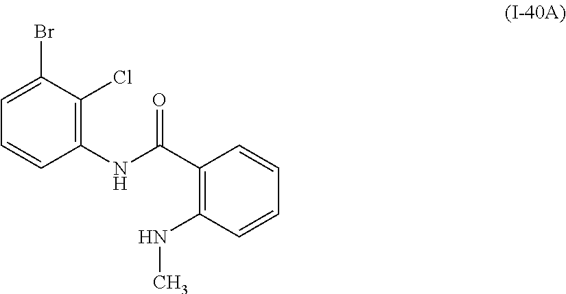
C1=C(Br)C(Cl)=C(NC(C2=C(NC)C=CC=C2)=O)C=C1
